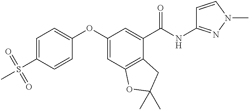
C1=C(S(=O)(C)=O)C=CC(OC2=CC3=C(C(C(NC4=NN(C)C=C4)=O)=C2)CC(C)(C)O3)=C1
